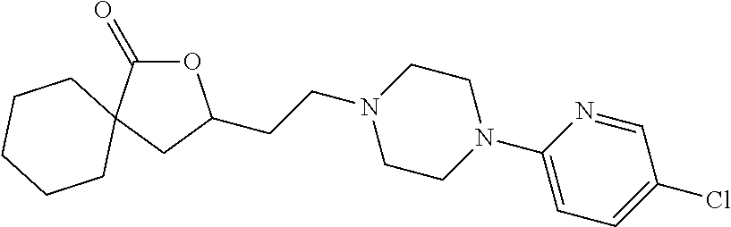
O1C(=O)C2(CC1CCN1CCN(C3=CC=C(Cl)C=N3)CC1)CCCCC2
